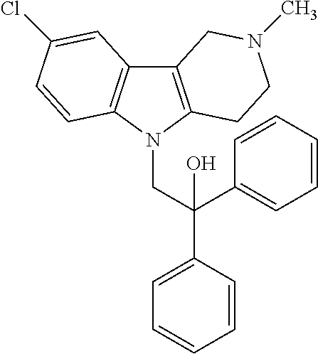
C12=C(N(CC(C3=CC=CC=C3)(C3=CC=CC=C3)O)C3=C1C=C(Cl)C=C3)CCN(C)C2
